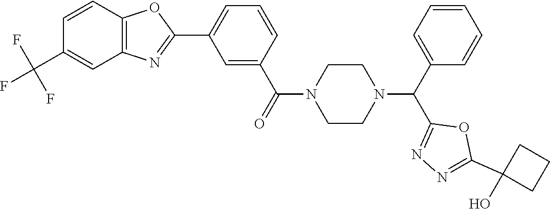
C1=C(C(=O)N2CCN(C(C3=CC=CC=C3)C3=NN=C(C4(O)CCC4)O3)CC2)C=CC=C1C1=NC2=C(O1)C=CC(C(F)(F)F)=C2
